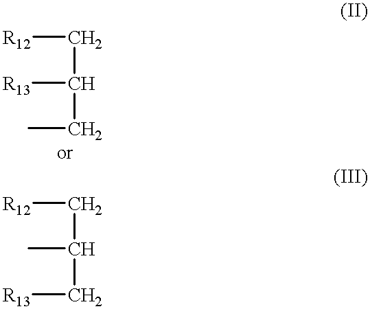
[R12]CC(CC)[R13].[R12]CC(C[R13])C
